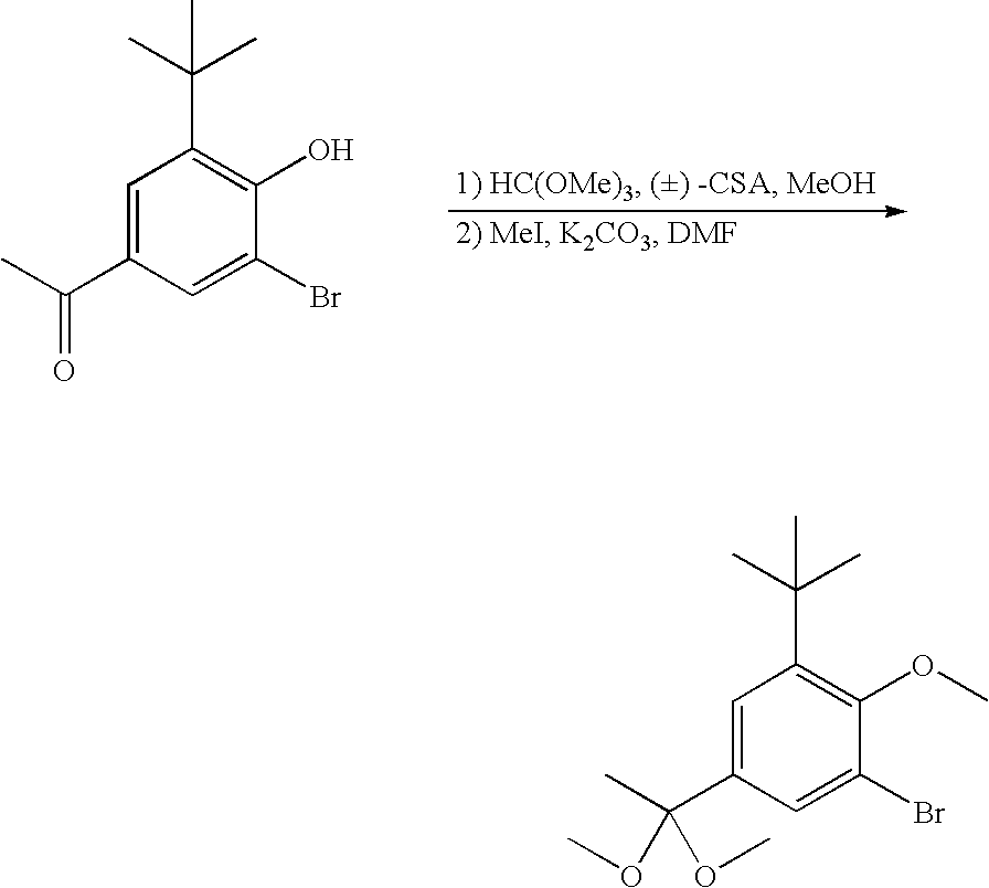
C1=C(C(C)(OC)OC)C=C(Br)C(OC)=C1C(C)(C)C.C1=C(C(C)=O)C=C(Br)C(O)=C1C(C)(C)C
